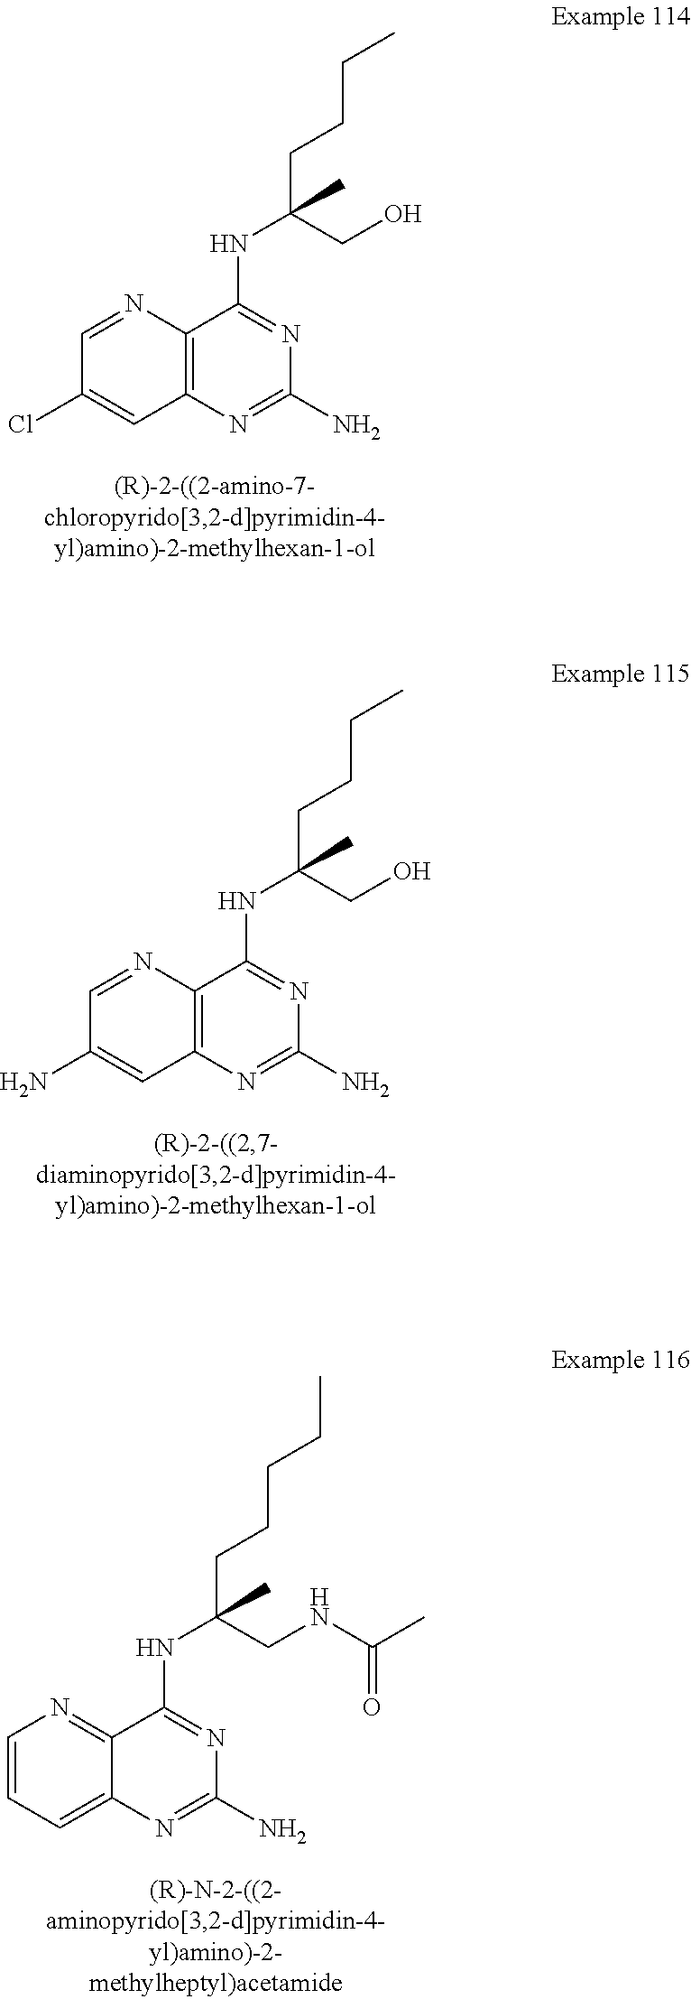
C12=C(N=CC(Cl)=C1)C(NC(CCCC)(CO)C)=NC(N)=N2.C12=C(N=CC(N)=C1)C(NC(CCCC)(CO)C)=NC(N)=N2.C12=CC=CN=C1C(NC(CCCCC)(CNC(C)=O)C)=NC(N)=N2
